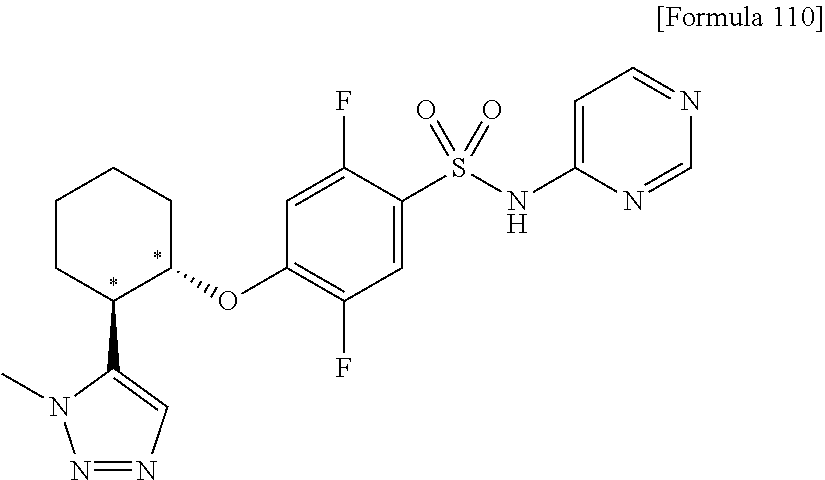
N1=NC=C(C2C(OC3=C(F)C=C(S(NC4=CC=NC=N4)(=O)=O)C(F)=C3)CCCC2)N1C
